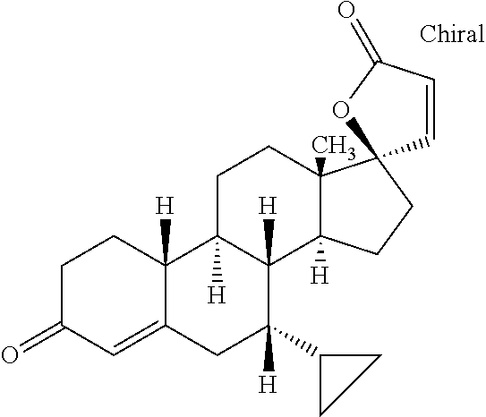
C1C(=O)C=C2C([H])(C1)C1([H])C([H])(C3([H])C(C)(CC1)C1(CC3)C=CC(=O)O1)C([H])(C1CC1)C2
